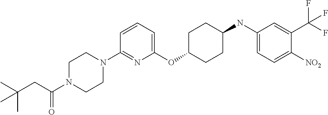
C1(OC2CCC(NC3=CC=C([NO2])C(C(F)(F)F)=C3)CC2)=CC=CC(N2CCN(C(CC(C)(C)C)=O)CC2)=N1
